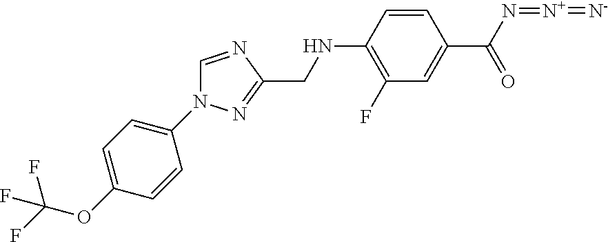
C1=C(OC(F)(F)F)C=CC(N2C=NC(CNC3=C(F)C=C(C(N=[N+]=[N-])=O)C=C3)=N2)=C1
